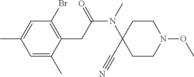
C1=C(C)C(CC(N(C)C2(C#N)CCN(OC)CC2)=O)=C(Br)C=C1C
